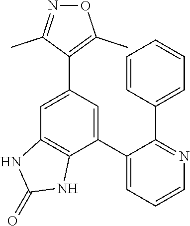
C1(C2=CC(C3=C(C)ON=C3C)=CC3=C2NC(=O)N3)=CC=CN=C1C1=CC=CC=C1
